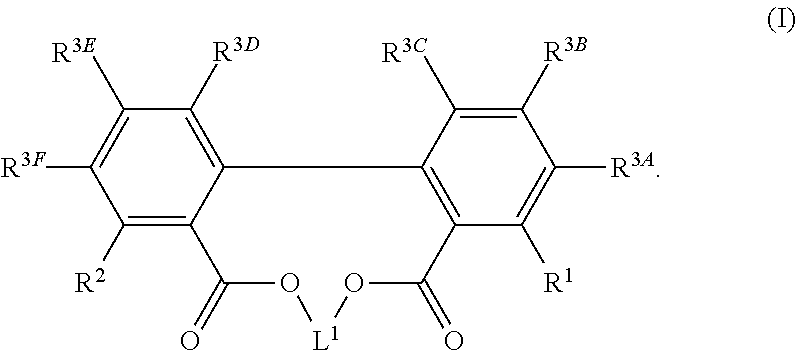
C1([R2])=C2C(=C([R3D])C([R3E])=C1[R3F])C1=C(C([R1])=C([R3A])C([R3B])=C1[R3C])C(=O)O[L1]OC2=O
